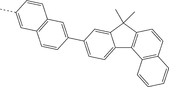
C12=CC=C(C3=CC4=C(C=C3)C=C(C)C=C4)C=C1C(C)(C)C1=C2C2=C(C=C1)C=CC=C2
